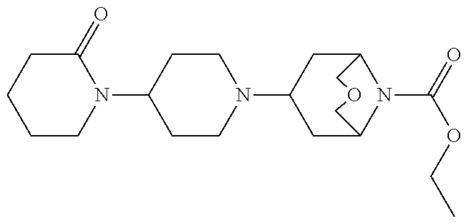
C1CN(C2CC3N(C(=O)OCC)C(C2)COC3)CCC1N1C(=O)CCCC1
